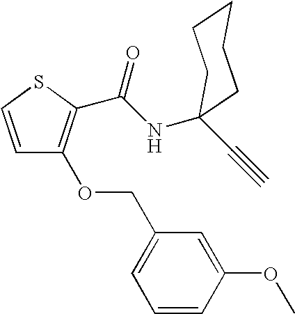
C1=CSC(C(NC2(C#C)CCCCC2)=O)=C1OCC1=CC=CC(OC)=C1
